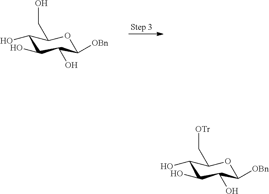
C1(O)C(O)C(O)C([OBn])OC1CO.C1(O)C(O)C(O)C([OBn])OC1C[OTr]
